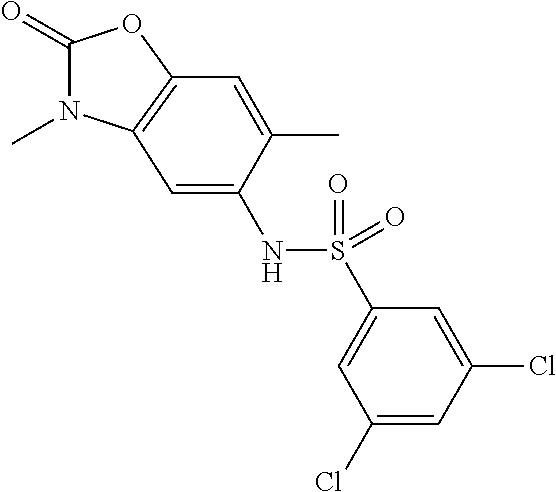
C1(=O)N(C)C2=C(O1)C=C(C)C(NS(C1=CC(Cl)=CC(Cl)=C1)(=O)=O)=C2
